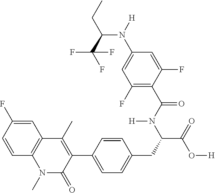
C12=C(C(C)=C(C3=CC=C(CC(C(=O)O[H])N(C(C4=C(F)C=C(N([H])C(C(F)(F)F)CC)C=C4F)=O)[H])C=C3)C(=O)N1C)C=C(F)C=C2
